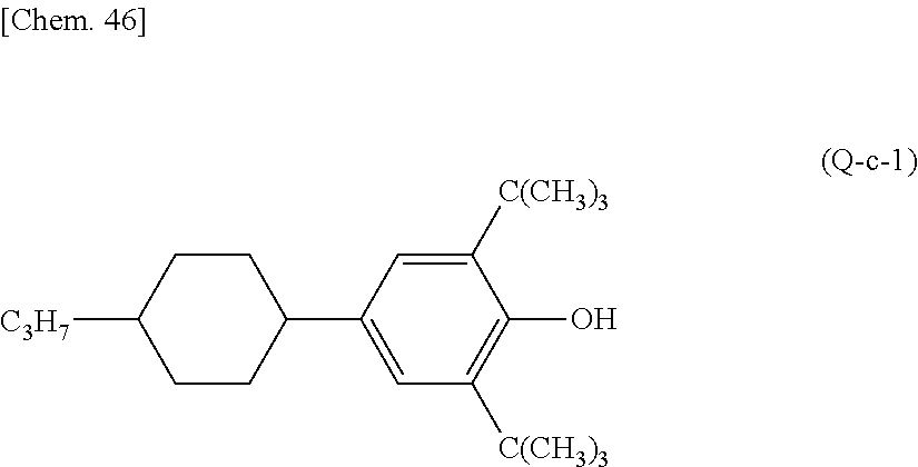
[C3H7]C1CCC(C2=CC([C(CH3)3])=C(O)C([C(CH3)3])=C2)CC1
